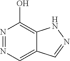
N1=NC=C2C(=C1O)NN=C2
